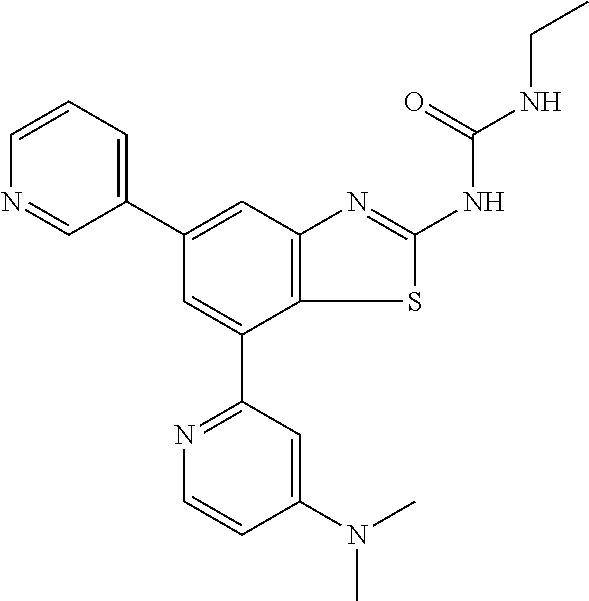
C1(C2=CC3=C(C(C4=NC=CC(N(C)C)=C4)=C2)SC(NC(=O)NCC)=N3)=CC=CN=C1
